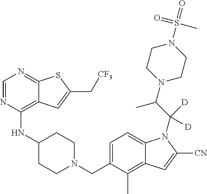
C1=NC(NC2CCN(CC3=CC=C4C(=C3C)C=C([CN])N4C(C(N3CCN(S(=O)(C)=O)CC3)C)([D])[D])CC2)=C2C(=N1)SC(C[CF3])=C2
